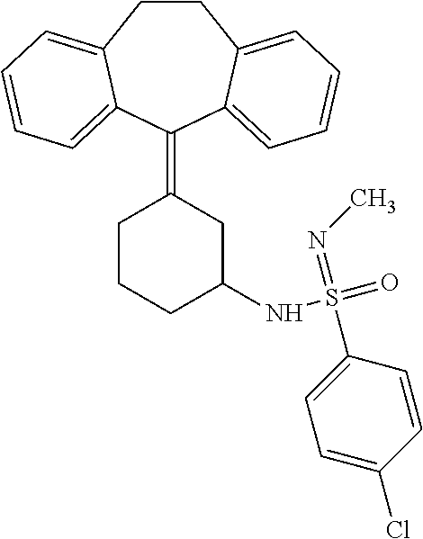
C1CC2=CC=CC=C2C(=C2CC(NS(=O)(=NC)C3=CC=C(Cl)C=C3)CCC2)C2=CC=CC=C12
